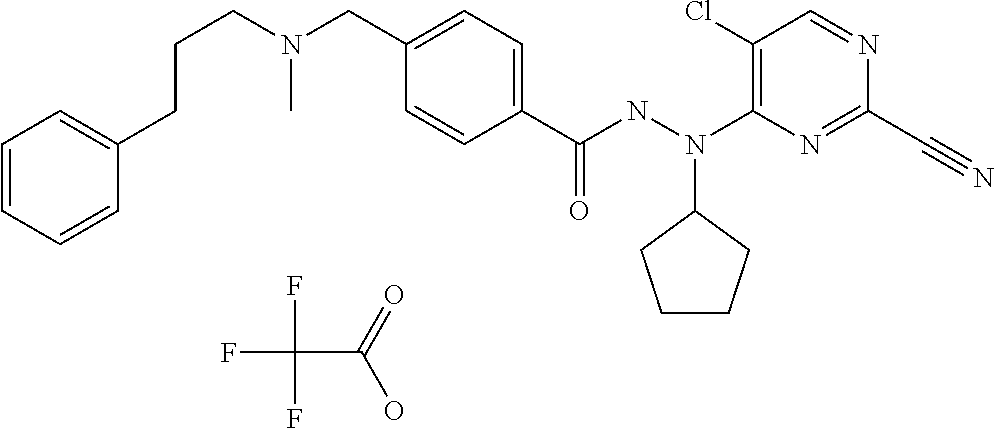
C1=CC(C(NN(C2=C(Cl)C=NC(C#N)=N2)C2CCCC2)=O)=CC=C1CN(CCCC1=CC=CC=C1)C.FC(F)(F)C(=O)O
